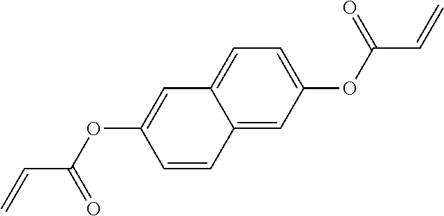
C1=CC2=CC(OC(C=C)=O)=CC=C2C=C1OC(=O)C=C
